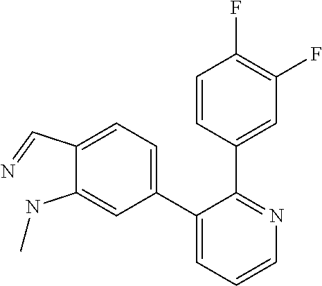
C1(C=N)=CC=C(C2=CC=CN=C2C2=CC(F)=C(F)C=C2)C=C1NC
